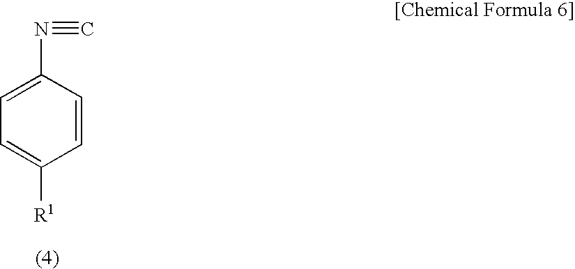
N(#C)C1=CC=C([R1])C=C1
